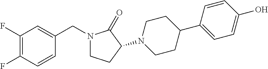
C1=CC(C2CCN(C3CCN(CC4=CC(F)=C(F)C=C4)C3=O)CC2)=CC=C1O
